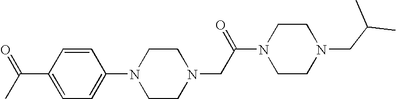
N1(C2=CC=C(C(=O)C)C=C2)CCN(CC(N2CCN(CC(C)C)CC2)=O)CC1
